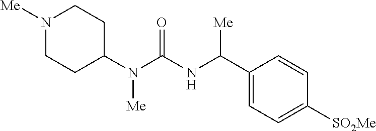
N1([Me])CCC(N(C(=O)NC(C2=CC=C([SO2Me])C=C2)[Me])[Me])CC1
